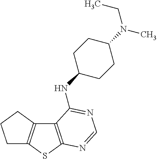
C12=C(SC3=C1CCC3)N=CN=C2NC1CCC(N(C)CC)CC1
